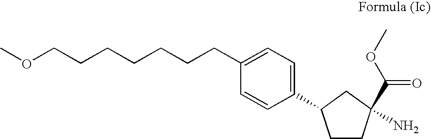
COCCCCCCCC1=CC=C(C2CCC(N)(C(=O)OC)C2)C=C1
